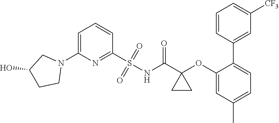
C1=C(N2CC(O)CC2)N=C(S(NC(C2(OC3=CC(C)=CC=C3C3=CC([CF3])=CC=C3)CC2)=O)(=O)=O)C=C1
